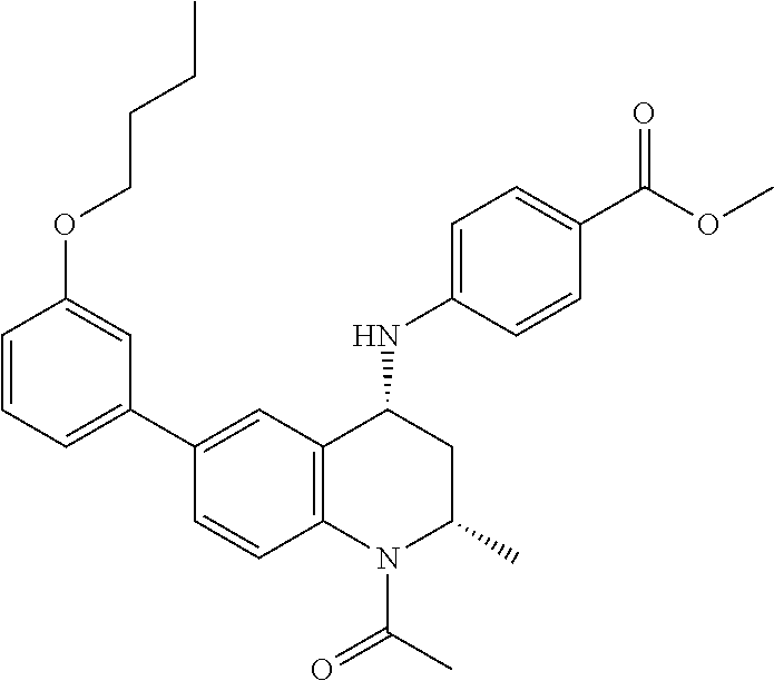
C1(NC2CC(C)N(C(C)=O)C3=C2C=C(C2=CC=CC(OCCCC)=C2)C=C3)=CC=C(C(OC)=O)C=C1
